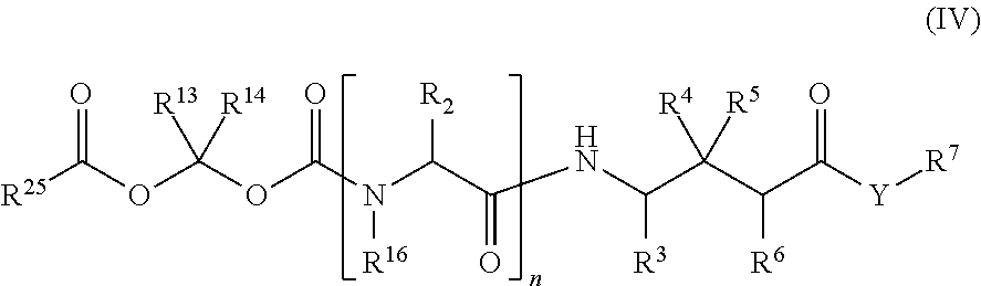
O=C(OC(OC(N([R16])C(C(=O)NC([R3])C(C([R6])C([Y][R7])=O)([R4])[R5])[R2])=O)([R13])[R14])[R25]
